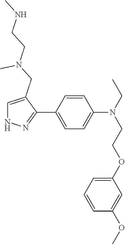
C1=C(CN(CCNC)C)C(C2=CC=C(N(CCOC3=CC=CC(OC)=C3)CC)C=C2)=NN1
